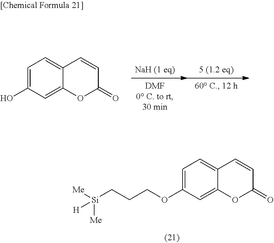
C1=C(O)C=C2C(=C1)C=CC(=O)O2.C(CC[Si]([Me])([Me])[H])OC1=CC=C2C(=C1)OC(=O)C=C2
